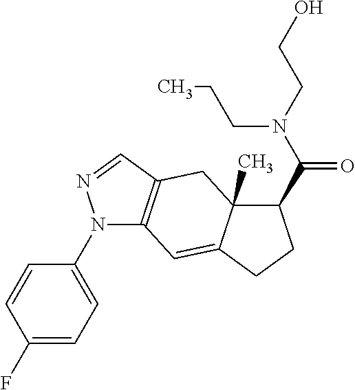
N1(C2=CC=C(F)C=C2)C2=C(C=N1)CC1(C)C(=C2)CCC1C(N(CCO)CCC)=O
